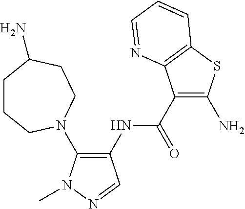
C1(C(=O)NC2=C(N3CCCC(N)CC3)N(C)N=C2)=C(N)SC2=C1N=CC=C2
